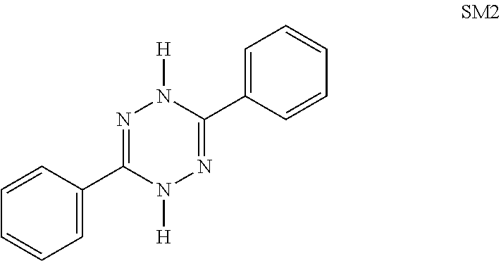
C1=CC(C2=NN([H])C(C3=CC=CC=C3)=NN2[H])=CC=C1
